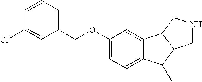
C1(OCC2=CC=CC(Cl)=C2)=CC=C2C(=C1)C1C(C2C)CNC1
